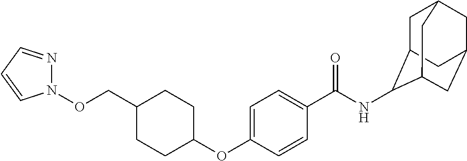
N1(OCC2CCC(OC3=CC=C(C(NC4C5CC6CC(CC4C6)C5)=O)C=C3)CC2)N=CC=C1
